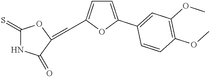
C1=C(C2=CC(OC)=C(OC)C=C2)OC(C=C2C(=O)NC(=S)O2)=C1
